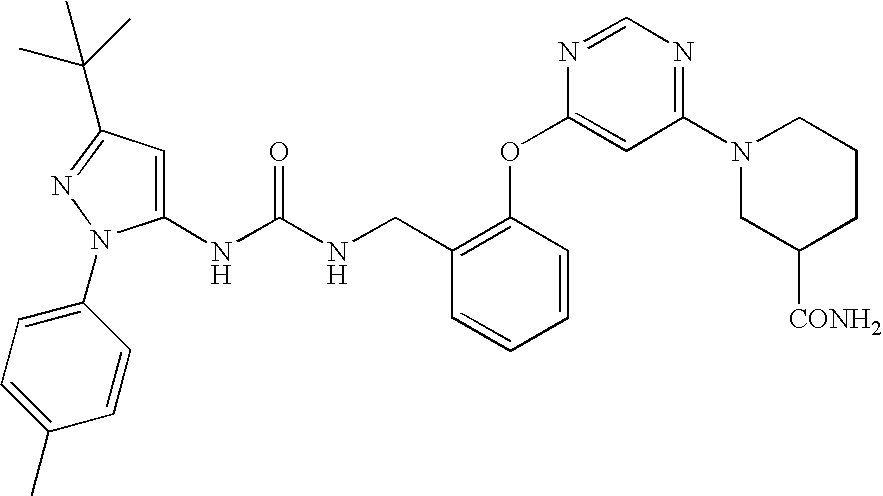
N(C(NCC1=C(OC2=CC(N3CC([CONH2])CCC3)=NC=N2)C=CC=C1)=O)C1=CC(C(C)(C)C)=NN1C1=CC=C(C)C=C1
